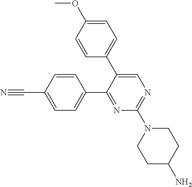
N1=C(C2=CC=C(C#N)C=C2)C(C2=CC=C(OC)C=C2)=CN=C1N1CCC(N)CC1
